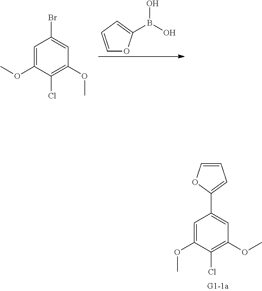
C1=COC(C2=CC(OC)=C(Cl)C(OC)=C2)=C1.C1=CC=C(B(O)O)O1.C1=C(OC)C(Cl)=C(OC)C=C1Br
